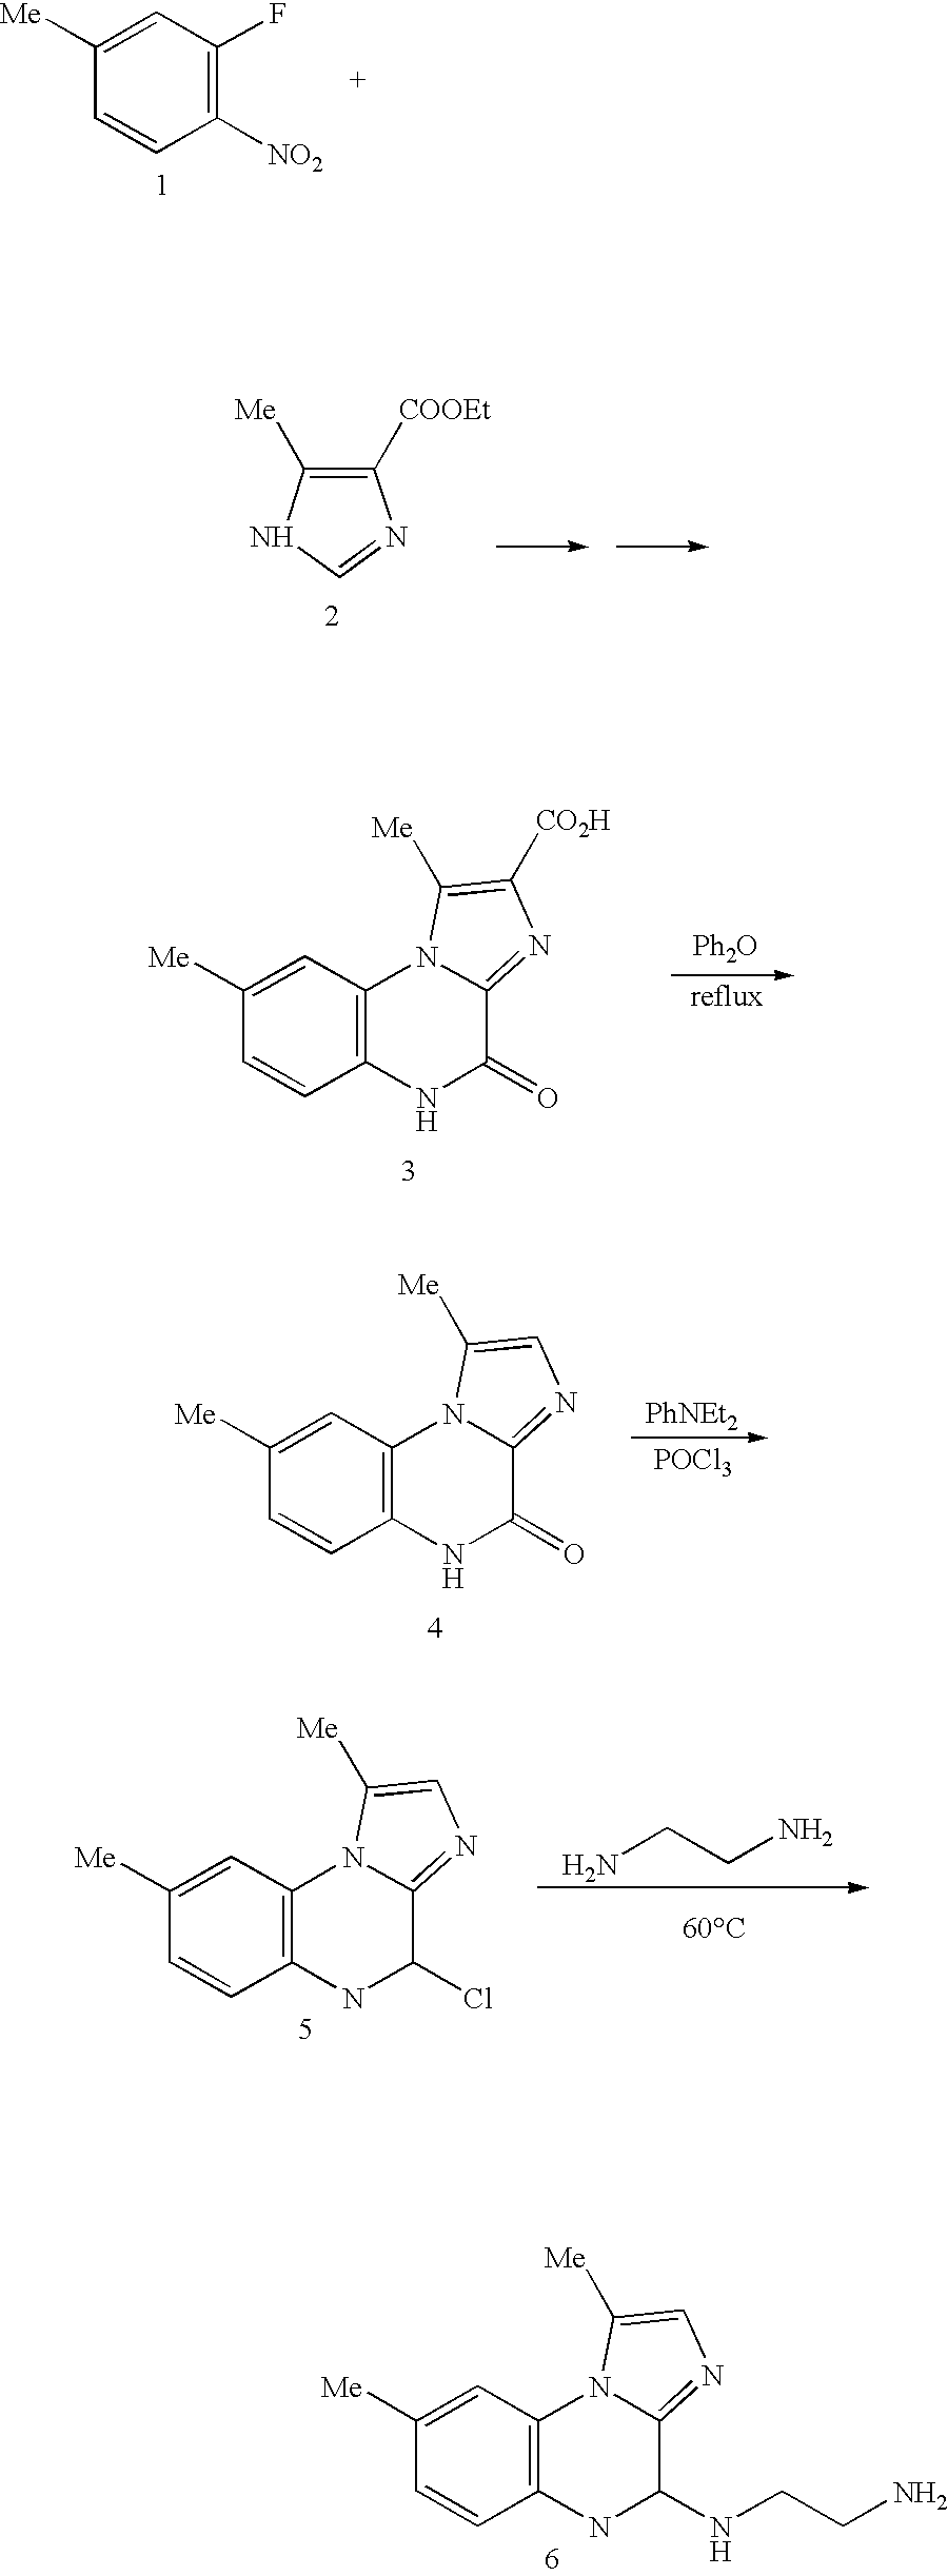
C12=C(C=C([Me])C=C1)N1C(=NC([CO2H])=C1[Me])C(=O)N2.[Ph2O].C12=C(C=C([Me])C=C1)N1C(=NC=C1[Me])C(=O)N2.[PhNEt2].[POCl3].C12=C(C=C([Me])C=C1)N1C(=NC=C1[Me])C(Cl)N2.NCCN.C12=C(C=C([Me])C=C1)N1C(=NC=C1[Me])C(NCCN)N2.C1([NO2])=C(F)C=C([Me])C=C1.C1([COOEt])=C([Me])NC=N1
